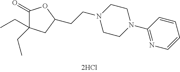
C1(=O)C(CC)(CC)CC(CCN2CCN(C3=NC=CC=C3)CC2)O1
